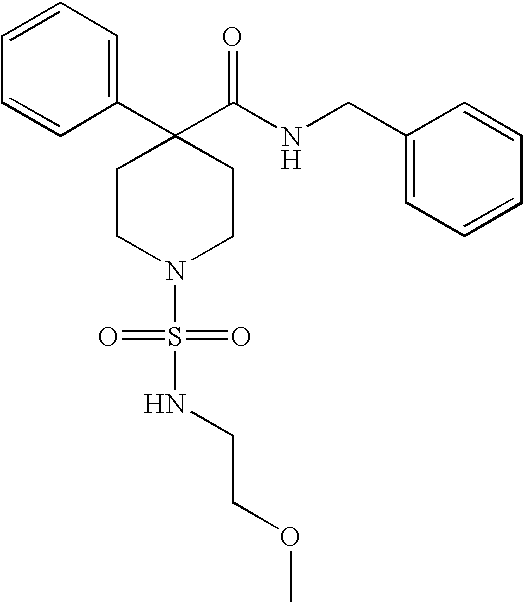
C1=CC=CC(C2(C(NCC3=CC=CC=C3)=O)CCN(S(NCCOC)(=O)=O)CC2)=C1
